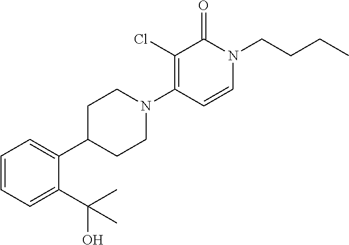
C1C(C2=CC=CC=C2C(C)(O)C)CCN(C2=C(Cl)C(=O)N(CCCC)C=C2)C1
